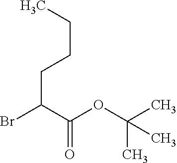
BrC(C(OC(C)(C)C)=O)CCCC
